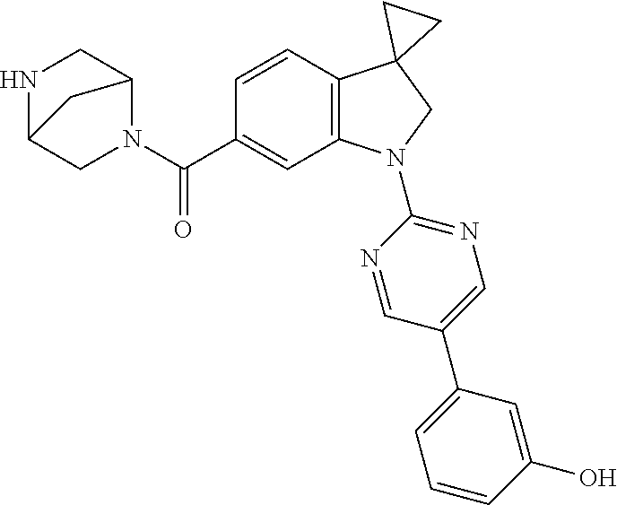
N1(C(C2=CC3=C(C=C2)C2(CN3C3=NC=C(C4=CC=CC(O)=C4)C=N3)CC2)=O)C2CNC(C1)C2
